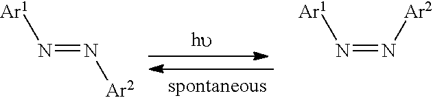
[Ar1]N=N[Ar2].[Ar1]N=N[Ar2]
